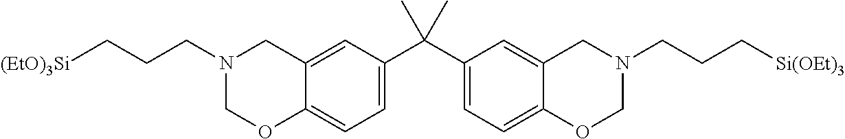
C1(C(C2=CC=C3C(=C2)CN(CCC[(EtO)3Si])CO3)(C)C)=CC=C2C(=C1)CN(CCC[Si(OEt)3])CO2
